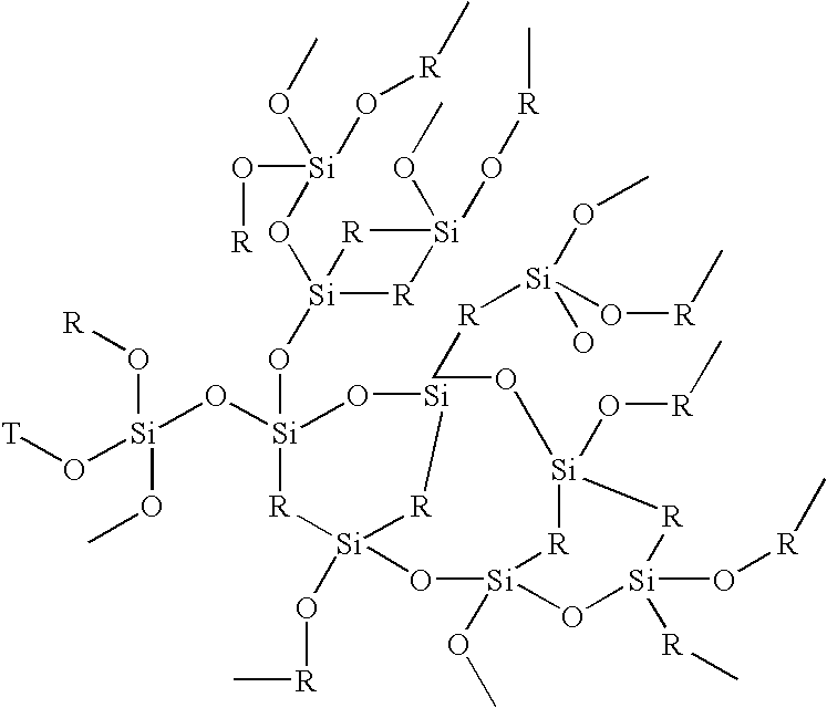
[R]O[Si](O[Si]1(O[Si]2(O[Si](OC)(O[T])O[R])O[Si][R][Si](O[R]C)(O[Si]3(OC)O[Si]([R]C)(O[R]C)[R][Si](OC[R][Si](O)(OC)O[R]C)(O[R]C)[R]3)[R]2)[R][Si](OC)(O[R]C)[R]1)(OC)O[R]C
